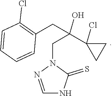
C(C(C1(Cl)CC1)(CC1=C(Cl)C=CC=C1)O)N1N=CNC1=S
